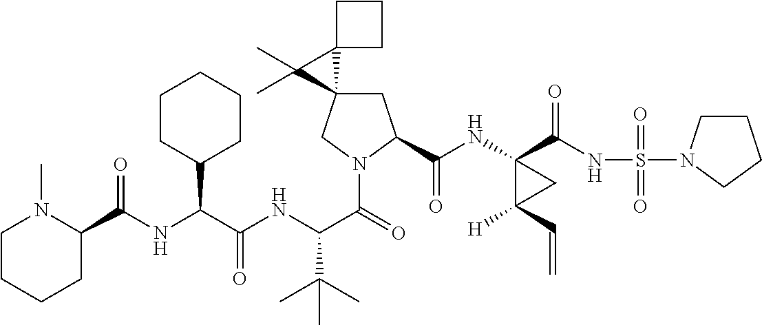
C1C2(CN(C(=O)C(NC(C(NC(=O)C3N(C)CCCC3)C3CCCCC3)=O)C(C)(C)C)C1C(NC1(C(NS(=O)(=O)N3CCCC3)=O)C([H])(C=C)C1)=O)C1(C2(C)C)CCC1
